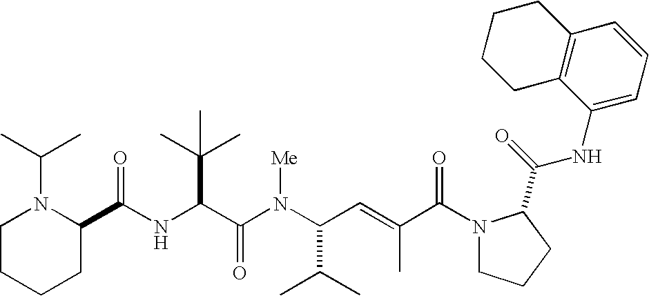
N(C(C(N(C(C(C)C)C=C(C)C(N1CCCC1C(=O)NC1=CC=CC2=C1CCCC2)=O)[Me])=O)C(C)(C)C)C(C1N(C(C)C)CCCC1)=O
